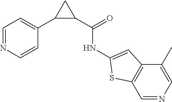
C1=NC=CC(C2C(C(=O)NC3=CC4=C(C=NC=C4C)S3)C2)=C1
